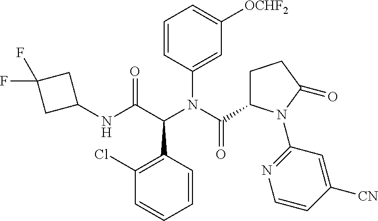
C1(NC(C(N(C(=O)C2CCC(=O)N2C2=NC=CC([CN])=C2)C2=CC([OCHF2])=CC=C2)C2=C(Cl)C=CC=C2)=O)CC(F)(F)C1
